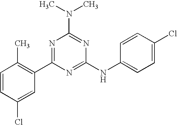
C1=CC(Cl)=CC(C2=NC(N(C)C)=NC(NC3=CC=C(Cl)C=C3)=N2)=C1C
